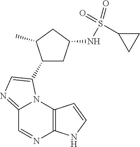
C12=NC=C(C3CC(NS(C4CC4)(=O)=O)CC3C)N1C1=C(N=C2)NC=C1
